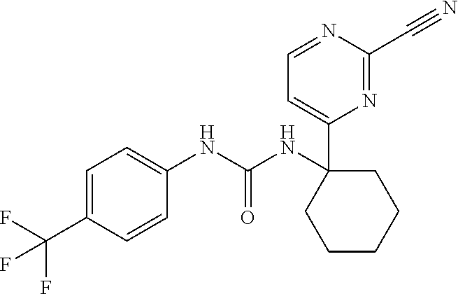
C1=C(NC(NC2(C3=CC=NC(C#N)=N3)CCCCC2)=O)C=CC(C(F)(F)F)=C1
